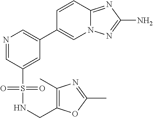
N1=CC(S(=O)(=O)NCC2=C(C)N=C(C)O2)=CC(C2=CN3C(=NC(N)=N3)C=C2)=C1
